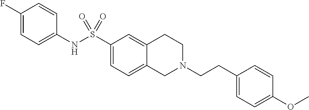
C1(F)=CC=C(NS(C2=CC=C3C(=C2)CCN(CCC2=CC=C(OC)C=C2)C3)(=O)=O)C=C1
